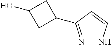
N1=C(C2CC(O)C2)C=CN1
